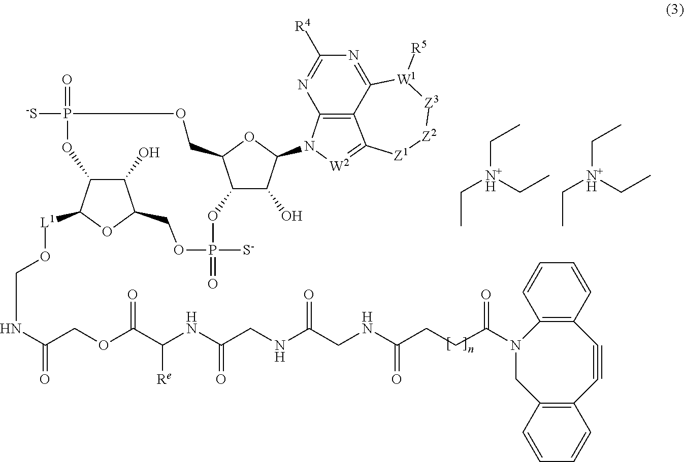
N1=C2C3=C(N=C1[R4])N(C1C(O)C4C(O1)COP([-S])(=O)OC1C(O)C(COP([S-])(=O)O4)OC1[L1]OCNC(COC(C(NC(CNC(CNC(CCC(N1CC4=C(C#CC5=C1C=CC=C5)C=CC=C4)=O)=O)=O)=O)[Re])=O)=O)[W2]=C3[Z1][Z2][Z3][W1]2[R5].CC[N+H](CC)CC.CC[N+H](CC)CC
